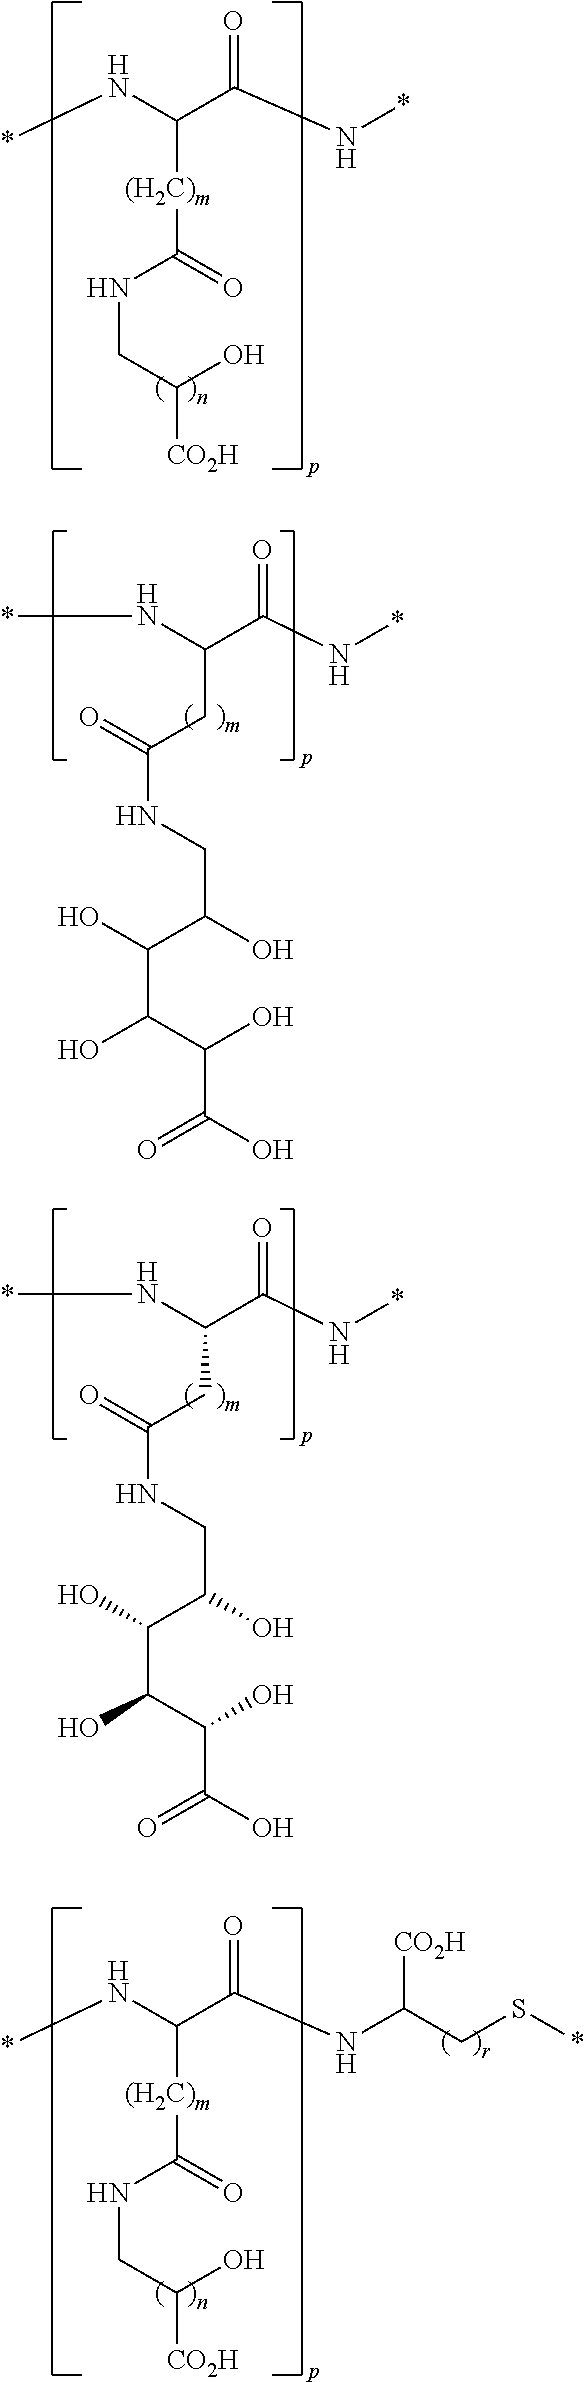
*NC(C(N*)=O)[(H2C)m]C(NCC(O)[CO2H])=O.*NC(C(N*)=O)CC(=O)NCC(C(C(C(O)C(O)=O)O)O)O.*NC(C(N*)=O)CC(=O)NCC(C(C(C(O)C(O)=O)O)O)O.*NC(C(NC(CS*)[CO2H])=O)[(H2C)m]C(NCC(O)[CO2H])=O
